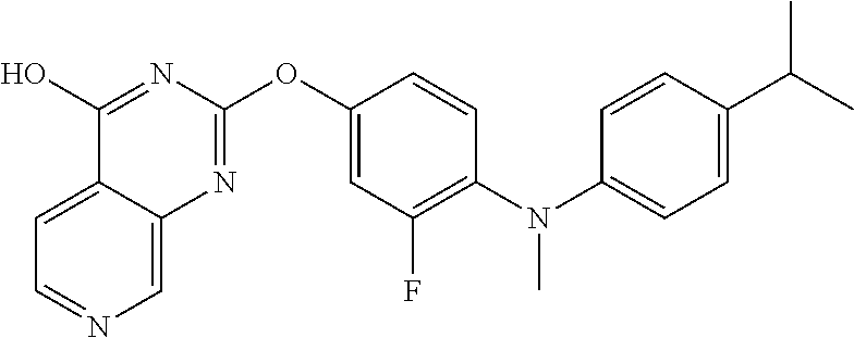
C1=C2C(=CN=C1)N=C(OC1=CC(F)=C(N(C3=CC=C(C(C)C)C=C3)C)C=C1)N=C2O
